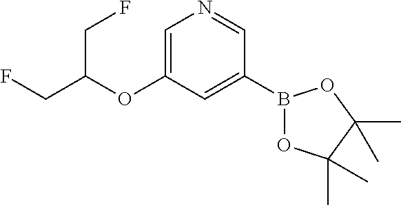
O(C1=CN=CC(B2OC(C)(C)C(C)(C)O2)=C1)C(CF)CF
